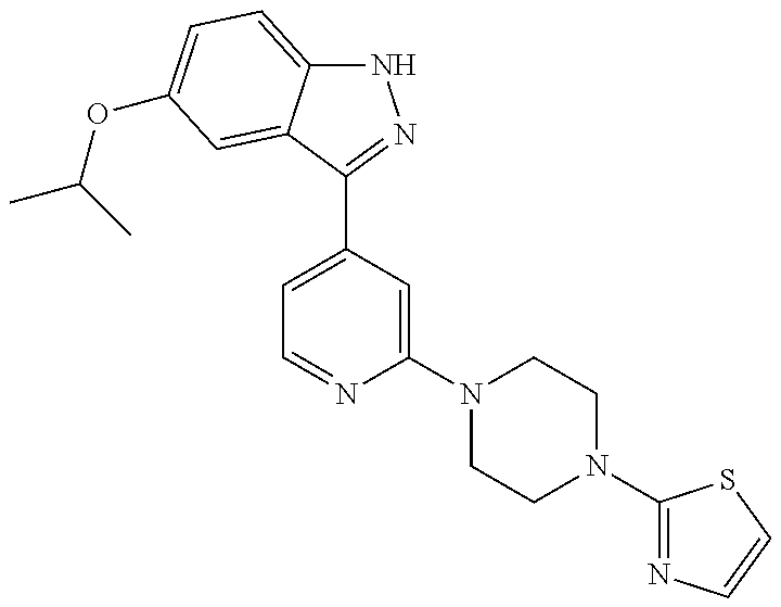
N1C2=CC=C(OC(C)C)C=C2C(C2=CC=NC(N3CCN(C4=NC=CS4)CC3)=C2)=N1
